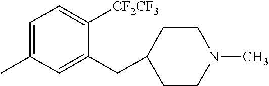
C1=C(C)C=C(CC2CCN(C)CC2)C([CF2CF3])=C1
